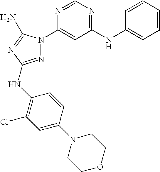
N1=C(NC2=C(Cl)C=C(N3CCOCC3)C=C2)N=C(N)N1C1=CC(NC2=CC=CC=C2)=NC=N1
